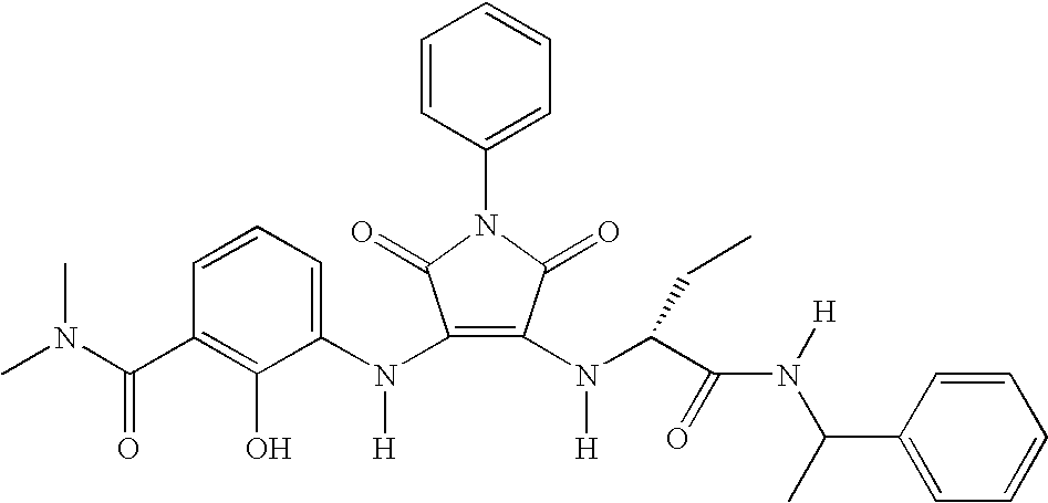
C1(N(C2=CC=CC(C(N(C)C)=O)=C2O)[H])=C(N(C(C(N([H])C(C)C2=CC=CC=C2)=O)CC)[H])C(=O)N(C2=CC=CC=C2)C1=O
